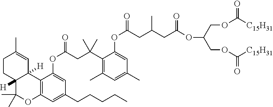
C12=C(C=C(CCCCC)C=C1OC(CC(C1=C(C)C=C(C)C=C1OC(CC(C)CC(OC(COC([C15H31])=O)COC([C15H31])=O)=O)=O)(C)C)=O)OC(C)(C)C1([H])C2([H])C=C(C)CC1
